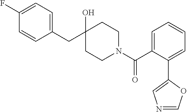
C1(CC2(O)CCN(C(C3=CC=CC=C3C3=CN=CO3)=O)CC2)=CC=C(F)C=C1
